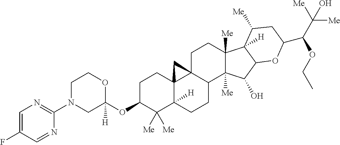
C1N(C2=NC=C(F)C=N2)CC(OC2C([Me])([Me])C3([H])C4(CC2)C2(C(CC3)C3([Me])C([Me])(CC2)C2([H])C(C3O)OC(C(C([Me])([Me])O)OCC)CC2[Me])C4)([H])OC1
